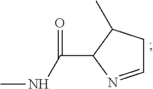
C1=NC(C(NC)=O)C(C)C1
